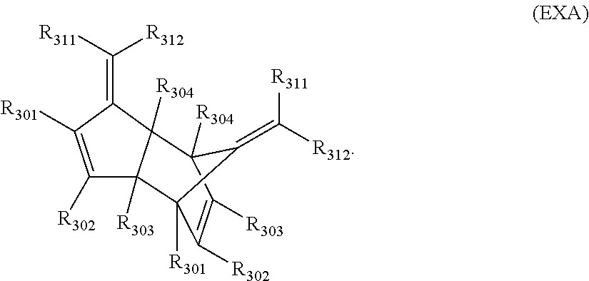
C1([R302])=C([R301])C(=C([R311])[R312])C2([R304])C1([R303])C1([R301])C([R302])=C([R303])C2([R304])C1=C([R312])[R311]
